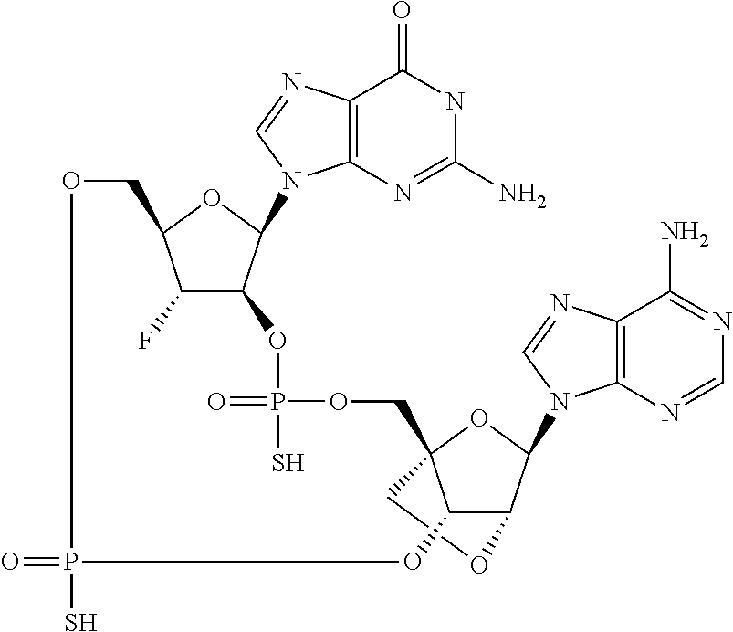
C12=C(N=C(N)NC1=O)N(C1C3C(F)C(O1)COP(S)(=O)OC1C4C(N5C6=C(C(N)=NC=N6)N=C5)OC1(COP(S)(=O)O3)CO4)C=N2
